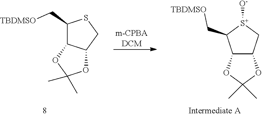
C1(C[TBDMSO])C2C(CS1)OC(C)(C)O2.[m-CPBADCM].C12C(C[S+]([O-])C1C[TBDMSO])OC(C)(C)O2
